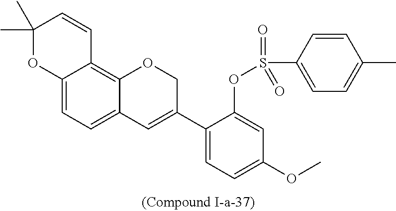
C12=CC=C3C(=C1C=CC(C)(C)O2)OCC(C1=CC=C(OC)C=C1OS(C1=CC=C(C)C=C1)(=O)=O)=C3
